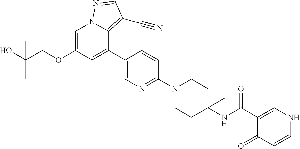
C1=C(OCC(O)(C)C)C=C(C2=CN=C(N3CCC(NC(C4=CNC=CC4=O)=O)(C)CC3)C=C2)C2=C(C#N)C=NN12
